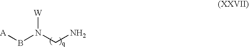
[A]BN(CN)[W]
